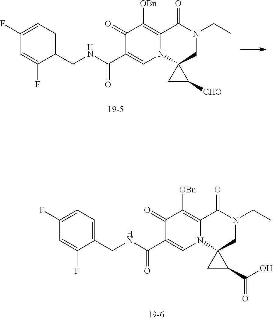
C1(F)=CC=C(CNC(C2=CN3C(=C([OBn])C2=O)C(=O)N(CC)CC32CC2[CHO])=O)C(F)=C1.C1(F)=CC=C(CNC(C2=CN3C(=C([OBn])C2=O)C(=O)N(CC)CC32CC2C(O)=O)=O)C(F)=C1
